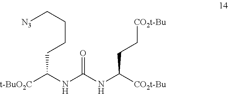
[t-BuO2C]C(NC(NC([CO2t-Bu])CC[CO2t-Bu])=O)CCCC[N3]
